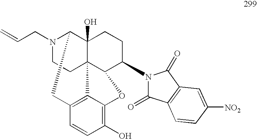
N1(CC=C)CCC23C4(O)C1CC1=C2C(=C(O)C=C1)OC3C(N1C(=O)C2=C(C1=O)C=C([NO2])C=C2)CC4
